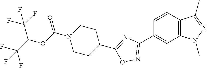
C1=CC2=C(C=C1C1=NOC(C3CCN(C(OC(C(F)(F)F)C(F)(F)F)=O)CC3)=N1)N(C)N=C2C
